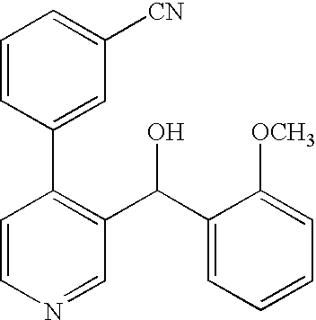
C1=CN=CC(C(C2=CC=CC=C2[OCH3])O)=C1C1=CC([CN])=CC=C1
